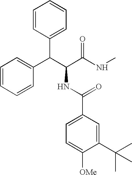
C(C(C(NC)=O)NC(C1=CC=C([OMe])C(C(C)(C)C)=C1)=O)(C1=CC=CC=C1)C1=CC=CC=C1
